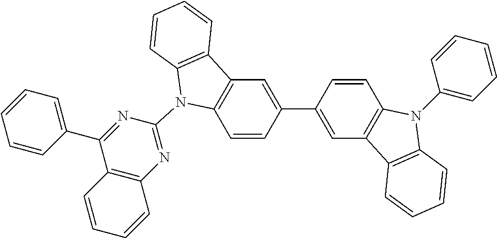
C1=CC(C2=CC3=C(C=C2)N(C2=CC=CC=C2)C2=C3C=CC=C2)=CC2=C1N(C1=NC3=C(C(C4=CC=CC=C4)=N1)C=CC=C3)C1=C2C=CC=C1
